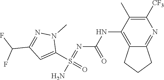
C(C1=NN(C)C(S(N)(=O)=NC(NC2=C3CCCC3=NC([CF3])=C2C)=O)=C1)(F)F
